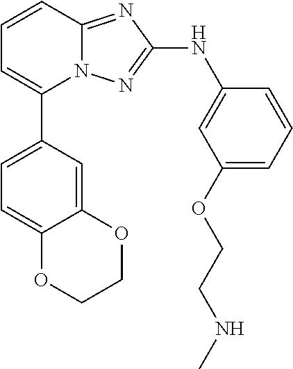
N12C(=NC(NC3=CC(OCCNC)=CC=C3)=N1)C=CC=C2C1=CC=C2C(=C1)OCCO2
